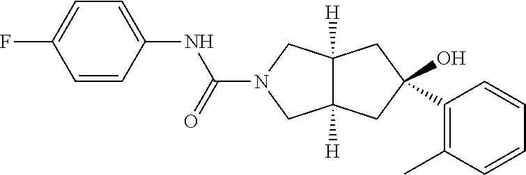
FC1=CC=C(NC(=O)N2CC3([H])C([H])(C2)CC(O)(C2=C(C)C=CC=C2)C3)C=C1
